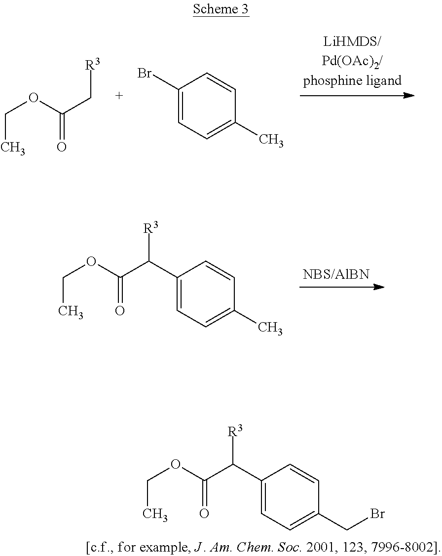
[R3]CC(OCC)=O.C1(Br)=CC=C(C)C=C1.[R3]C(C(OCC)=O)C1=CC=C(C)C=C1.[R3]C(C(OCC)=O)C1=CC=C(CBr)C=C1
